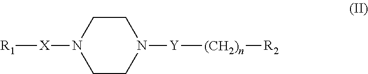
[R1][X]N1CCN([Y][(CH2)n][R2])CC1
